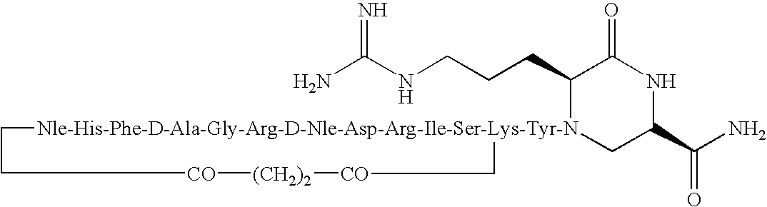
NC(NCCCC1[Nle-His-Phe-D-Ala-Gly-Arg-D-Nle-Asp-Arg-Ile-Ser-Lys-Tyr-N]2(CC(C(N)=O)NC1=O)CC[CO][(CH2)2][CO]C2)=N
